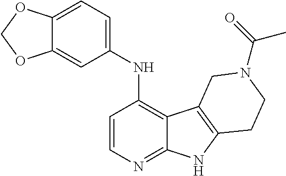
C1=CN=C2C(=C1NC1=CC=C3C(=C1)OCO3)C1=C(N2)CCN(C(=O)C)C1
